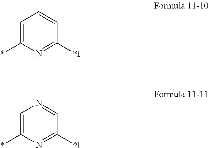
C1=C(*)N=C([*I])C=C1.C1=C(*)N=C([*I])C=N1
